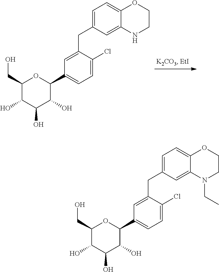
C1(CO)C(O)C(O)C(O)C(C2=CC=C(Cl)C(CC3=CC=C4C(=C3)NCCO4)=C2)O1.C1(CO)C(O)C(O)C(O)C(C2=CC=C(Cl)C(CC3=CC=C4C(=C3)N(CC)CCO4)=C2)O1
